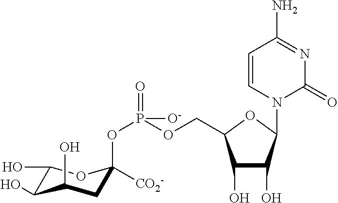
C1(O)C(O)C(N2C(=O)N=C(N)C=C2)OC1COP(OC1([CO2-])CC(O)C(O)C(O)O1)([O-])=O
